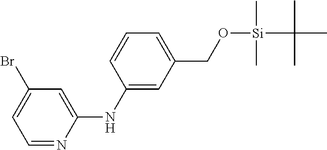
C1(NC2=CC(CO[Si](C(C)(C)C)(C)C)=CC=C2)=CC(Br)=CC=N1
